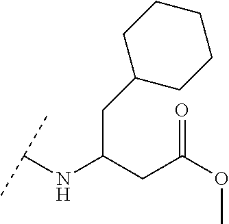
C(C(CC(OC)=O)NC(C)C)C1CCCCC1
